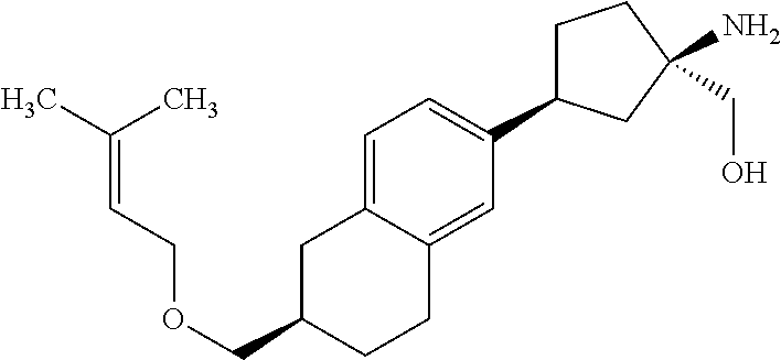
C1=C2C(=CC(C3CCC(CO)(N)C3)=C1)CCC(COCC=C(C)C)C2
